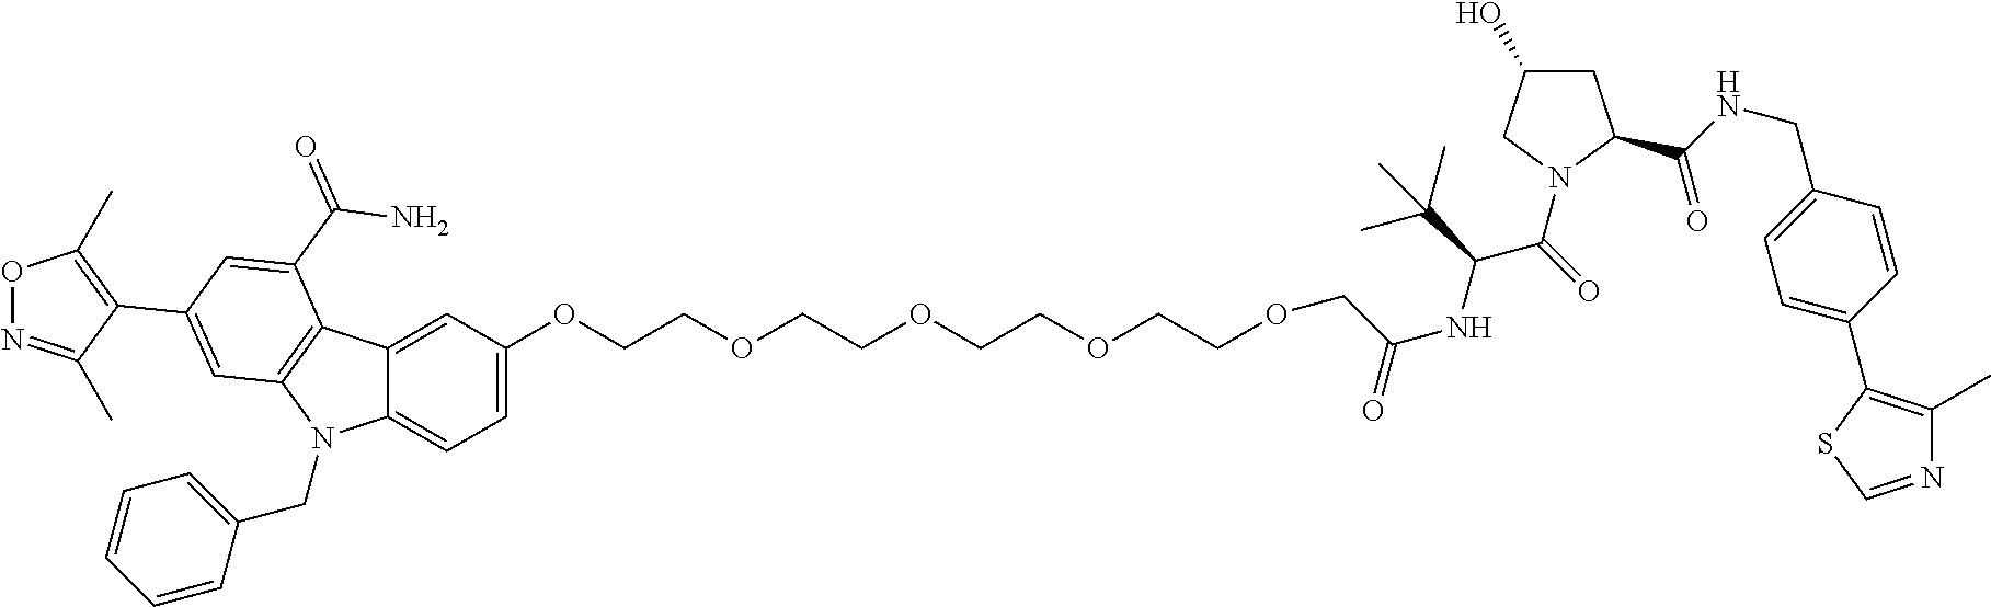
C12=CC(OCCOCCOCCOCCOCC(=O)NC(C(C)(C)C)C(=O)N3CC(O)CC3C(=O)NCC3=CC=C(C4=C(C)N=CS4)C=C3)=CC=C1N(CC1=CC=CC=C1)C1=C2C(C(=O)N)=CC(C2=C(C)ON=C2C)=C1
